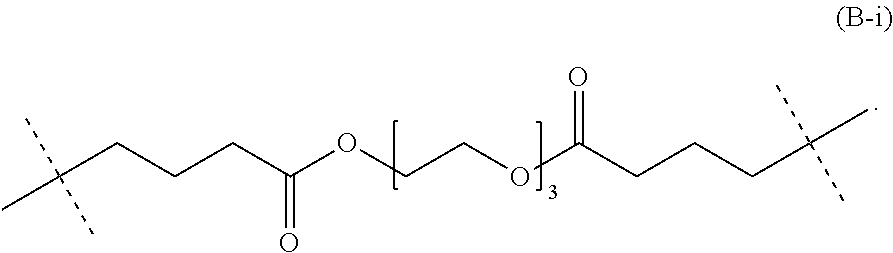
C(CCCC(OCCOC(CCCC(C)(C)C)=O)=O)(C)(C)C
